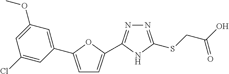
C1=C(C2=CC(OC)=CC(Cl)=C2)OC(C2=NN=C(SCC(O)=O)N2)=C1
